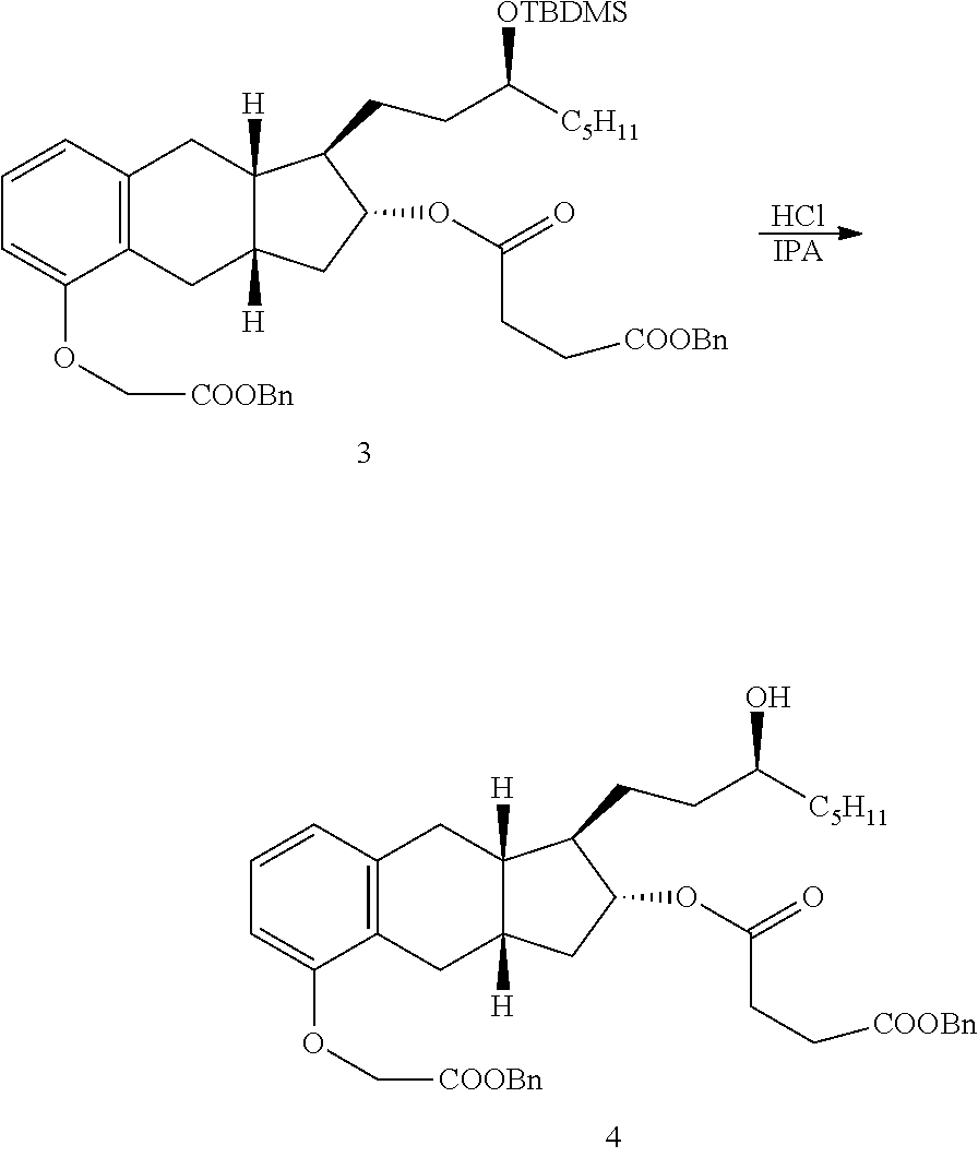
C12=C(C=CC=C1OC[COOBn])CC1([H])C([H])(C2)CC(OC(=O)CC[COOBn])C1CCC([C5H11])O.C12=C(C=CC=C1OC[COOBn])CC1([H])C([H])(C2)CC(OC(=O)CC[COOBn])C1CCC([C5H11])[OTBDMS].Cl.[IPA]
